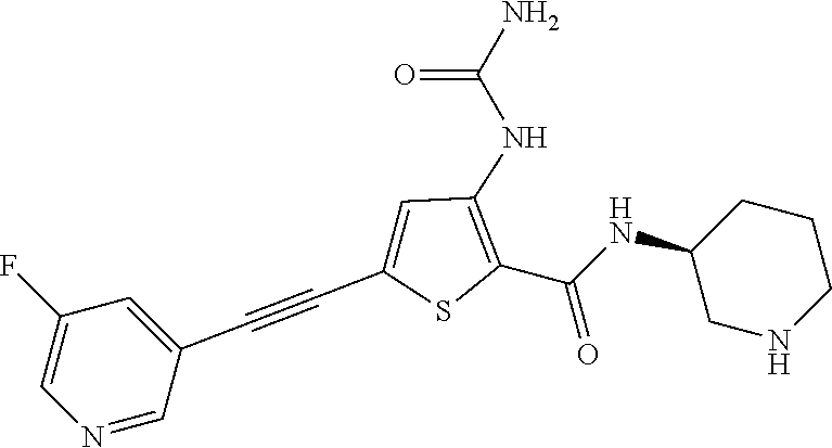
C1(C#CC2=CC(F)=CN=C2)=CC(NC(=O)N)=C(C(=O)NC2CNCCC2)S1
